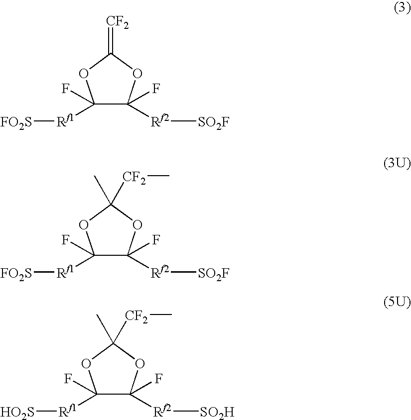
C1(F)([Rf1][FO2S])C(F)([Rf2][SO2F])OC(=[CF2])O1.C1(F)([Rf1][FO2S])C(F)([Rf2][SO2F])OC(C)([CF2]C)O1.C1(F)([Rf1][HO2S])C(F)([Rf2][SO2H])OC(C)([CF2]C)O1
